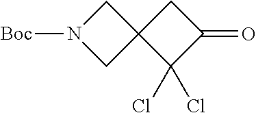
[Boc]N1CC2(C1)C(Cl)(Cl)C(=O)C2
